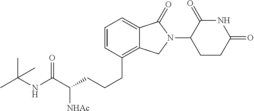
C(CCC1=C2C(=CC=C1)C(=O)N(C1C(=O)NC(=O)CC1)C2)C(C(NC(C)(C)C)=O)[NHAc]
